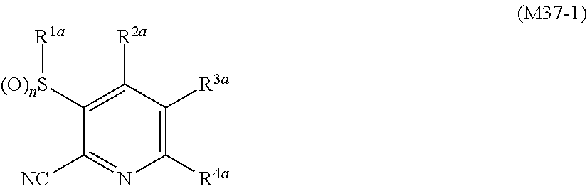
C1([R4a])=C([R3a])C([R2a])=C([(O)nS][R1a])C([NC])=N1
